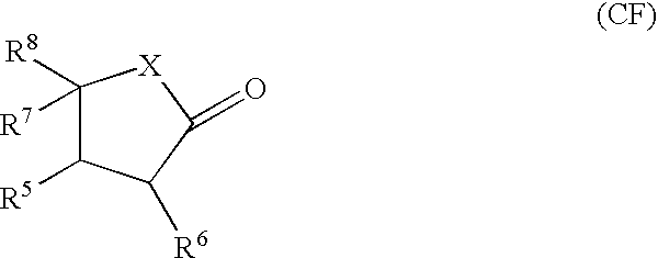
C1([R7])([R8])C([R5])C([R6])C(=O)[X]1
